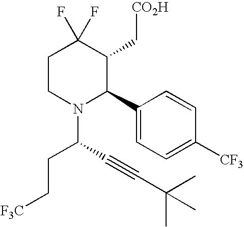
C1CN(C(C#CC(C)(C)C)CC[F3C])C(C2=CC=C([CF3])C=C2)C(C[CO2H])C1(F)F
